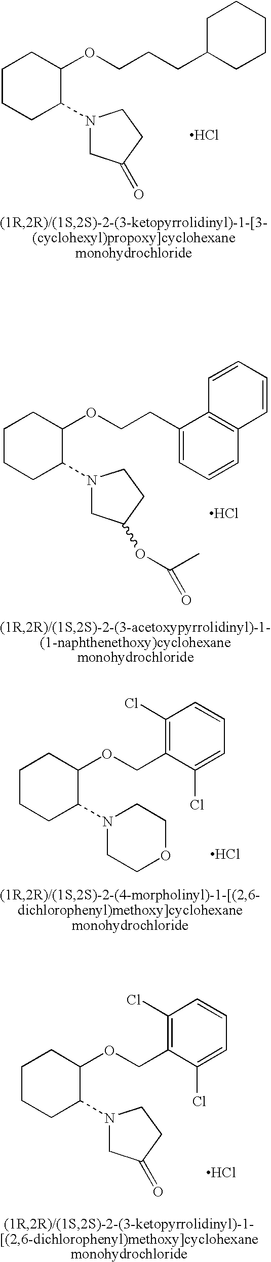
C1CCC(N2CC(=O)CC2)C(OCCCC2CCCCC2)C1.Cl.C1CCC(N2CC(OC(C)=O)CC2)C(OCCC2=CC=CC3=C2C=CC=C3)C1.Cl.Cl.C1CCC(N2CCOCC2)C(OCC2=C(Cl)C=CC=C2Cl)C1.Cl.C1CCC(N2CC(=O)CC2)C(OCC2=C(Cl)C=CC=C2Cl)C1
